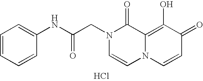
C1(NC(=O)CN2C=CN3C(=C(O)C(=O)C=C3)C2=O)=CC=CC=C1.Cl
